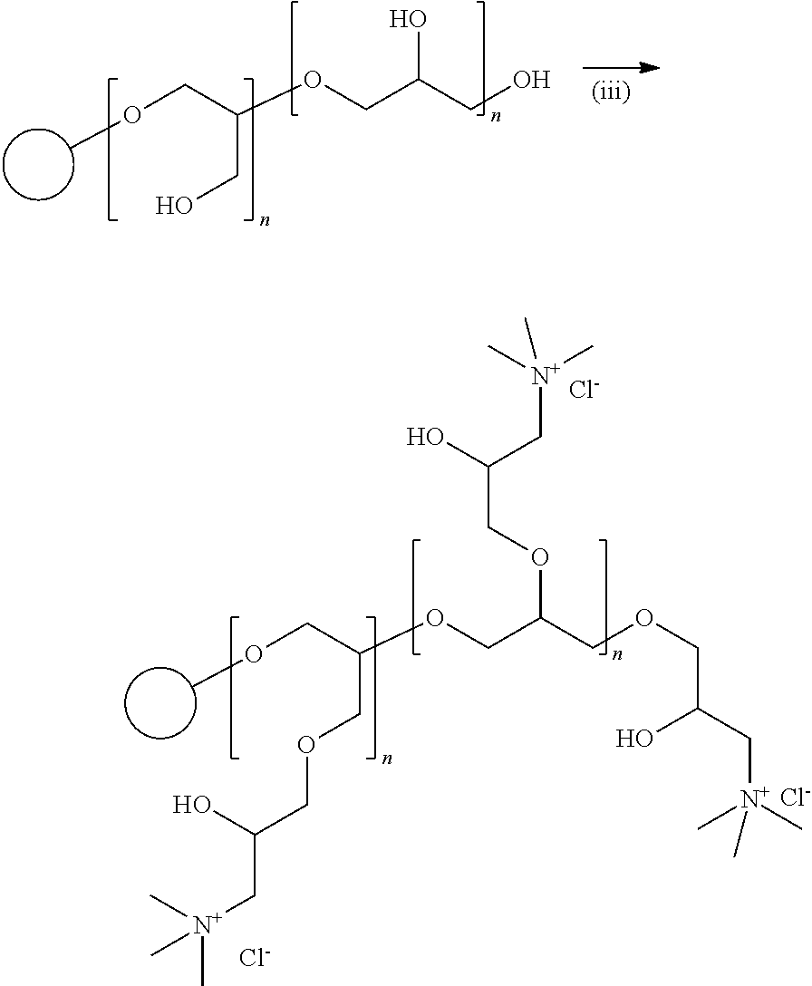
C(CO)(COC)OCC(CO)O.C(COCC(C[N+](C)(C)C)O)(COC)OCC(COCC(C[N+](C)(C)C)O)OCC(O)C[N+](C)(C)C.[Cl-].[Cl-].[Cl-]
